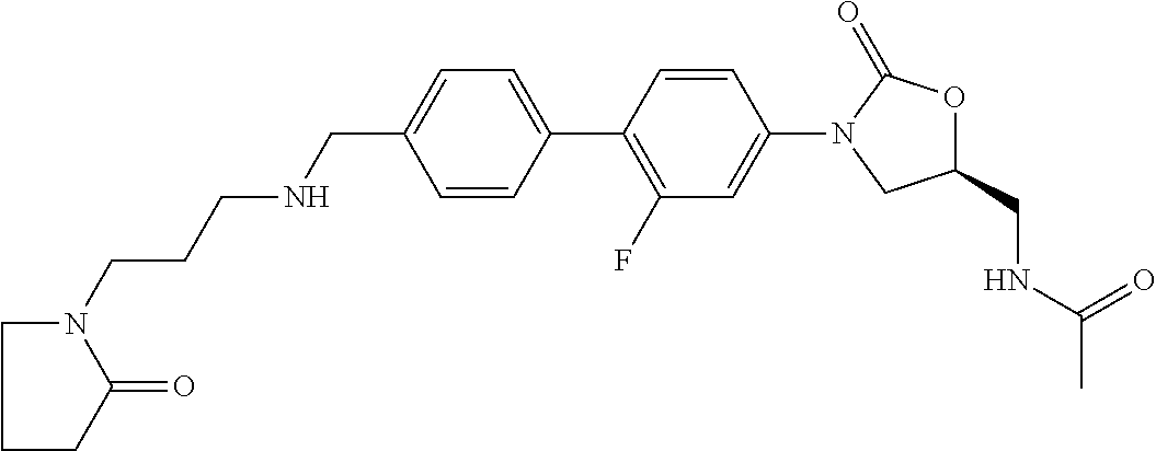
C1=CC(C2=C(F)C=C(N3CC(CNC(C)=O)OC3=O)C=C2)=CC=C1CNCCCN1C(=O)CCC1
